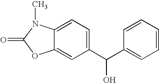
C12=CC(C(C3=CC=CC=C3)O)=CC=C1N(C)C(=O)O2
